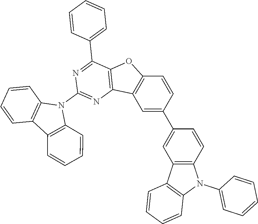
C1=C(C2=CC3=C(C=C2)N(C2=CC=CC=C2)C2=C3C=CC=C2)C=CC2=C1C1=C(O2)C(C2=CC=CC=C2)=NC(N2C3=C(C=CC=C3)C3=C2C=CC=C3)=N1
